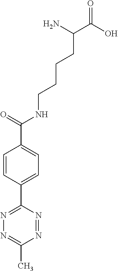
NC(C(O)=O)CCCCNC(C1=CC=C(C2=NN=C(C)N=N2)C=C1)=O
